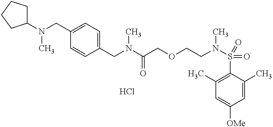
C(C1=CC=C(CN(C)C2CCCC2)C=C1)N(C(COCCN(S(=O)(=O)C1=C(C)C=C([OMe])C=C1C)C)=O)C.Cl
